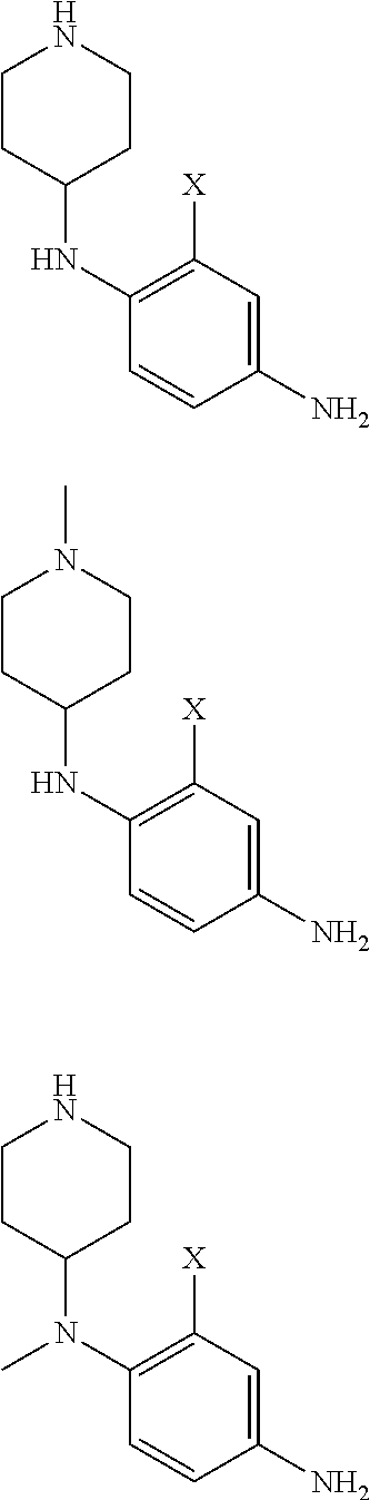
N(C1=C([X])C=C(N)C=C1)C1CCNCC1.N(C1=C([X])C=C(N)C=C1)C1CCN(C)CC1.N(C1=C([X])C=C(N)C=C1)(C1CCNCC1)C
